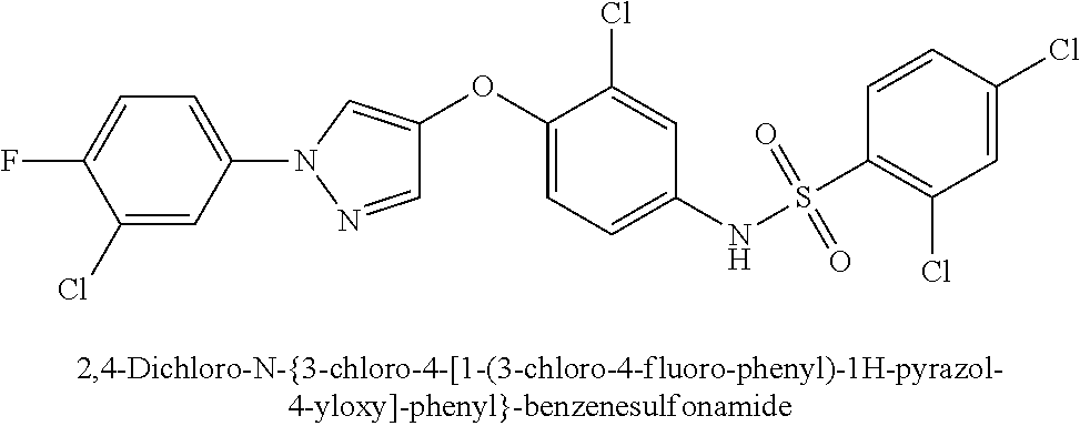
C1=NN(C2=CC=C(F)C(Cl)=C2)C=C1OC1=CC=C(NS(C2=C(Cl)C=C(Cl)C=C2)(=O)=O)C=C1Cl
